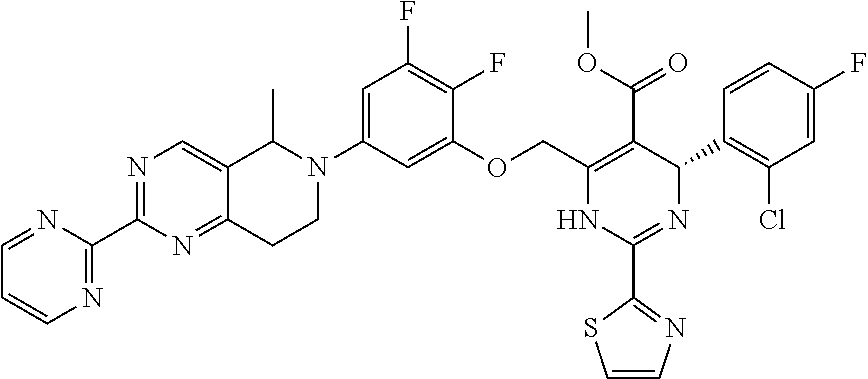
N1=C(C2=NC=CC=N2)N=C2C(=C1)C(C)N(C1=CC(F)=C(F)C(OCC3=C(C(OC)=O)C(C4=C(Cl)C=C(F)C=C4)N=C(C4=NC=CS4)N3)=C1)CC2
